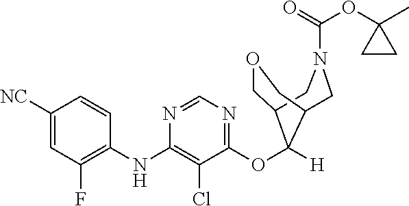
C1([NC])=CC(F)=C(NC2=C(Cl)C(OC3([H])C4COCC3CN(C(=O)OC3(C)CC3)C4)=NC=N2)C=C1
